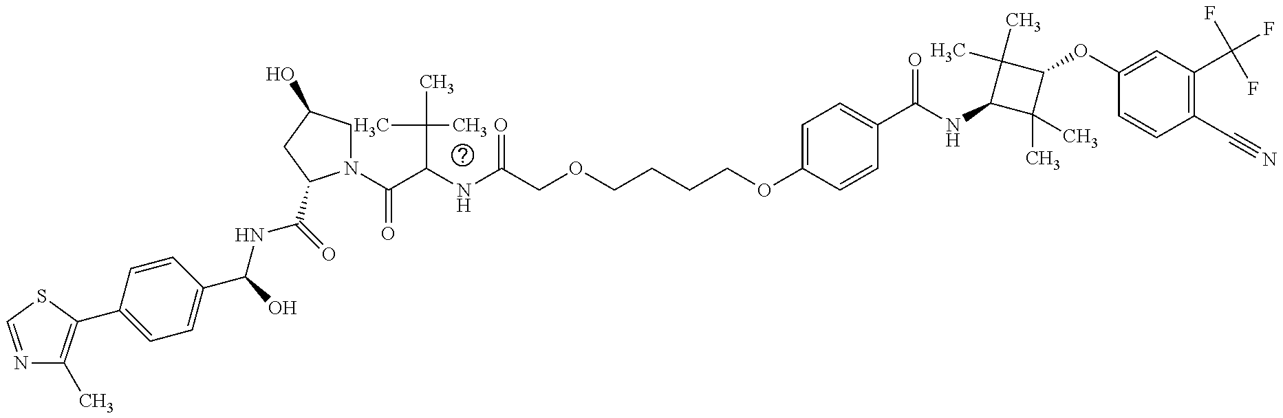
N1=CSC(C2=CC=C(C(NC(=O)C3N(C(=O)C(C(C)(C)C)NC(=O)COCCCCOC4=CC=C(C(=O)NC5C(C)(C)C(OC6=CC(C(F)(F)F)=C(C#N)C=C6)C5(C)C)C=C4)CC(O)C3)O)C=C2)=C1C
